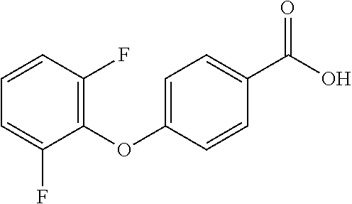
C1=C(OC2=C(F)C=CC=C2F)C=CC(C(O)=O)=C1
